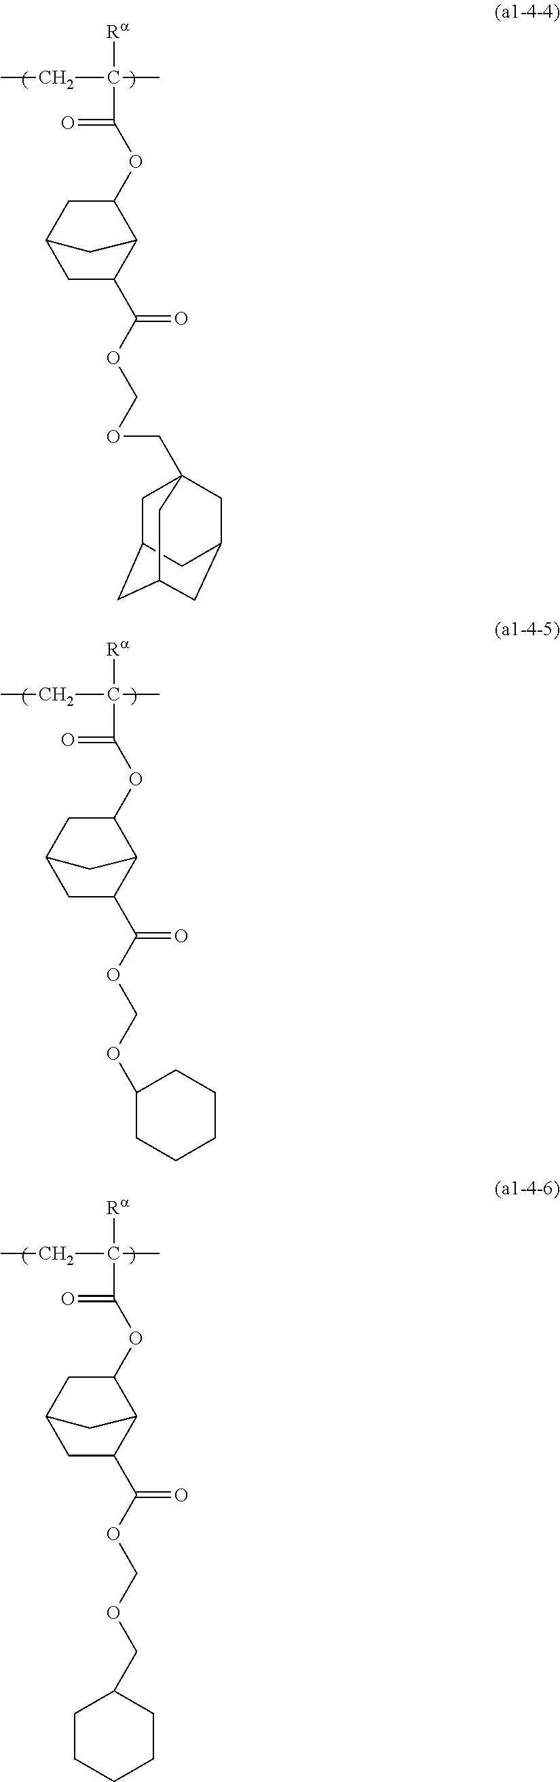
[Ra]C(CC)(C)C(=O)OC1C2C(C(OCOCC34CC5CC(CC(C3)C5)C4)=O)CC(C1)C2.[Ra]C(CC)(C)C(=O)OC1C2C(C(OCOC3CCCCC3)=O)CC(C1)C2.[Ra]C(CC)(C)C(=O)OC1C2C(C(OCOCC3CCCCC3)=O)CC(C1)C2
